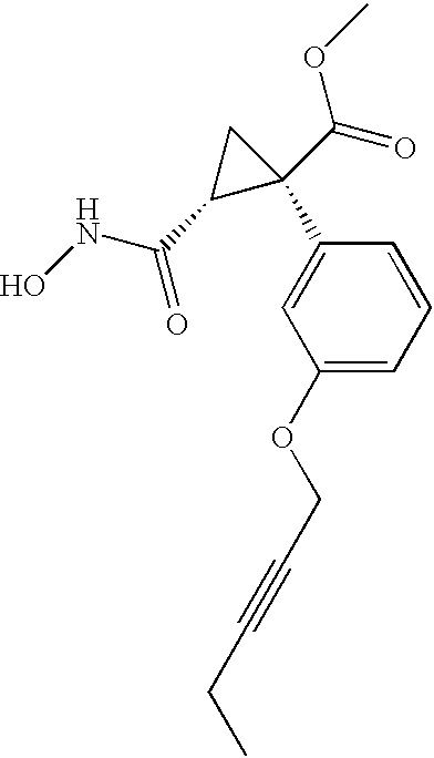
ONC(C1C(C(=O)OC)(C2=CC(OCC#CCC)=CC=C2)C1)=O
